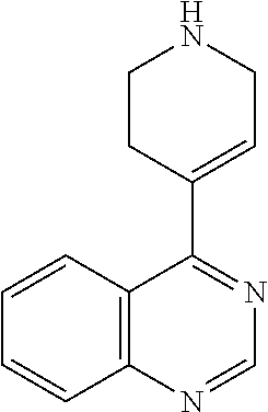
C12=C(N=CN=C1C1=CCNCC1)C=CC=C2
